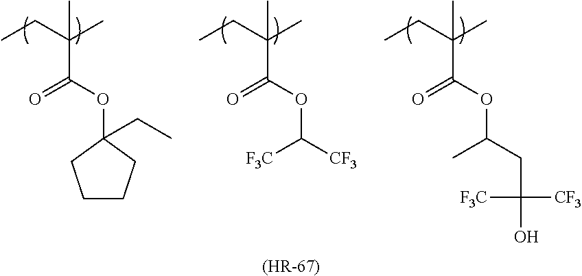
CCC(C)(C)C(OC(C)CC(O)([CF3])[F3C])=O.CCC(C)(C)C(OC([F3C])[CF3])=O.CCC(C)(C)C(OC1(CC)CCCC1)=O.[(HR-67)]
